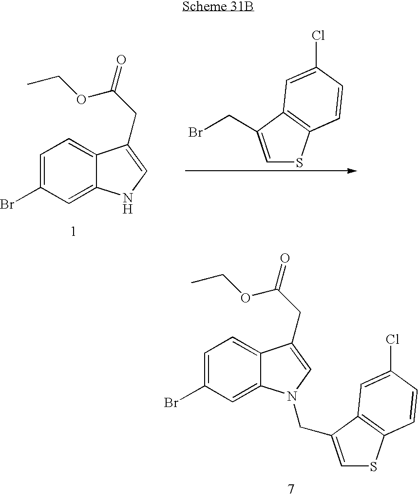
C1=C(Br)C=C2C(=C1)C(CC(OCC)=O)=CN2CC1=CSC2=C1C=C(Cl)C=C2.C1=C(Br)C=C2C(=C1)C(CC(OCC)=O)=CN2.C1=C(CBr)C2=C(S1)C=CC(Cl)=C2
